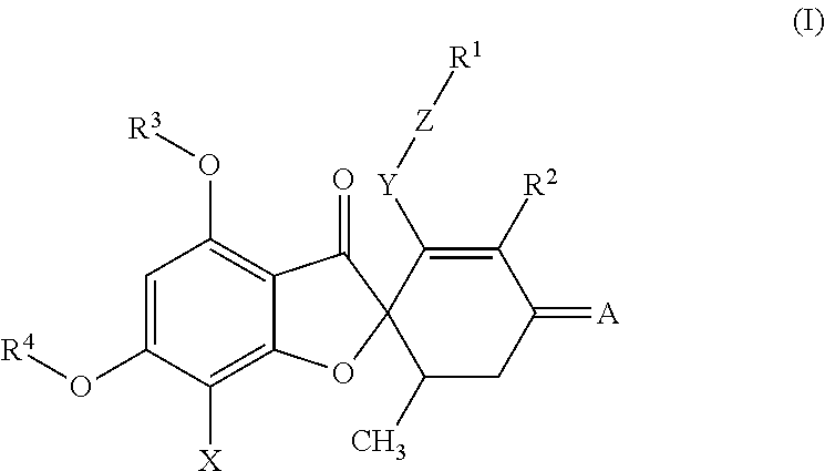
C1=C(O[R4])C([X])=C2C(=C1O[R3])C(=O)C1(O2)C(C)CC(=[A])C([R2])=C1[Y][Z][R1]
